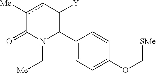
C1(C2=C([Y])cc([Me])C(=O)N2C[Me])=CC=C(OC[SMe])C=C1
